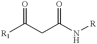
[R1]C(CC(N[R])=O)=O
